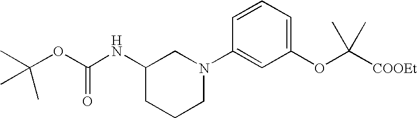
C1(NC(OC(C)(C)C)=O)CCCN(C2=CC(OC([COOEt])(C)C)=CC=C2)C1
